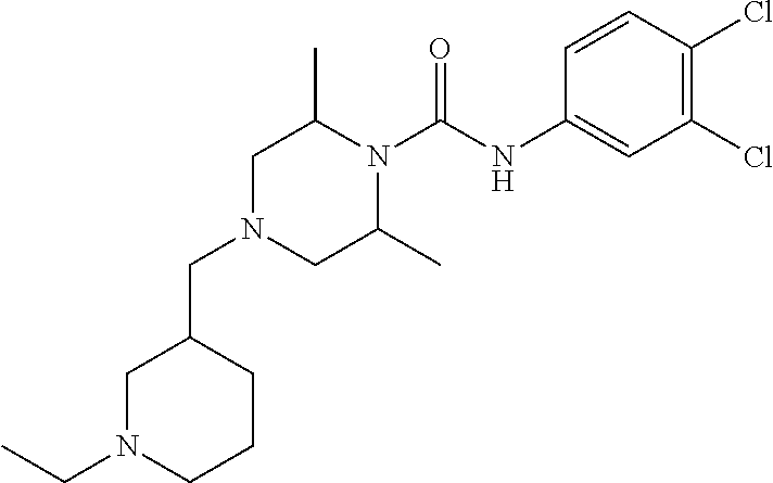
C1(C)N(C(NC2=CC(Cl)=C(Cl)C=C2)=O)C(C)CN(CC2CN(CC)CCC2)C1
